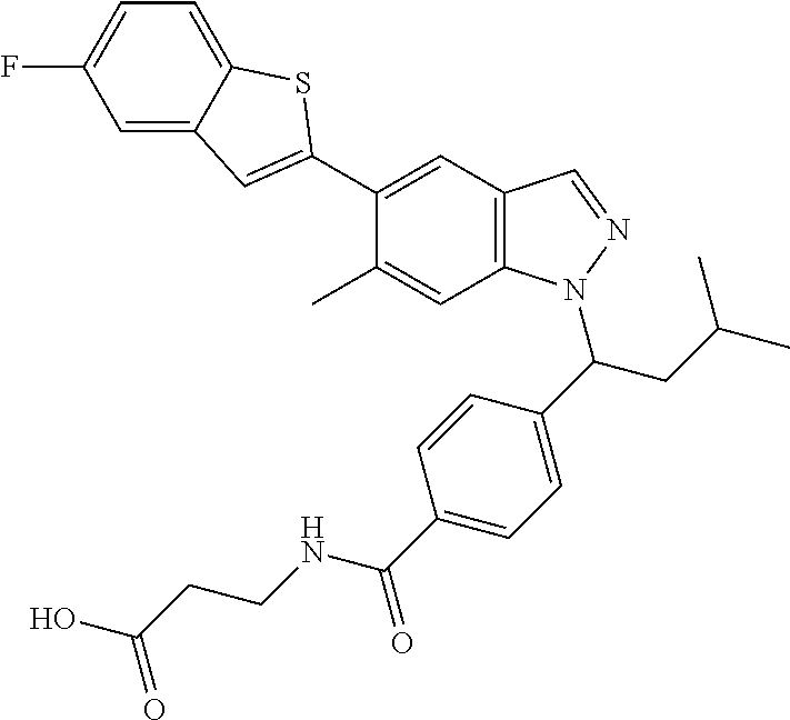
C1(C2=CC3=CC(F)=CC=C3S2)=CC2=C(C=C1C)N(C(CC(C)C)C1=CC=C(C(=O)NCCC(=O)O)C=C1)N=C2
